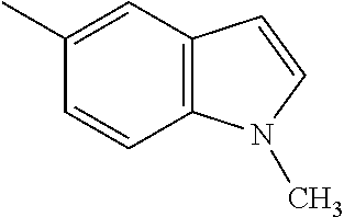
C1(C)=CC2=C(C=C1)N(C)C=C2
